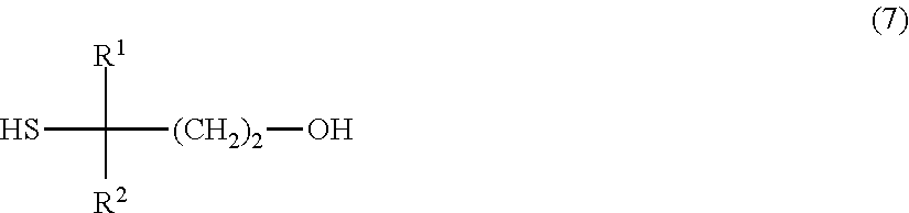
SC([(CH2)2]O)([R1])[R2]
